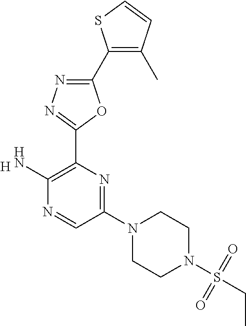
[H].C1(C2=C(C)C=CS2)=NN=C(C2=C(N)N=CC(N3CCN(S(CC)(=O)=O)CC3)=N2)O1
